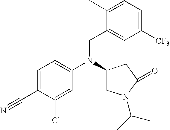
C1=C(C#N)C(Cl)=CC(N(C2CN(C(C)C)C(=O)C2)CC2=CC([CF3])=CC=C2C)=C1
